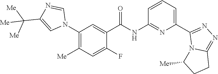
C1(N2C=NC(C([Me])([Me])[Me])=C2)=C([Me])C=C(F)C(C(NC2=NC(C3=NN=C4N3C([Me])CC4)=CC=C2)=O)=C1
